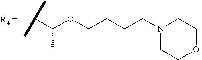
C(C(OCCCCN1CCOCC1)C)(C)C
